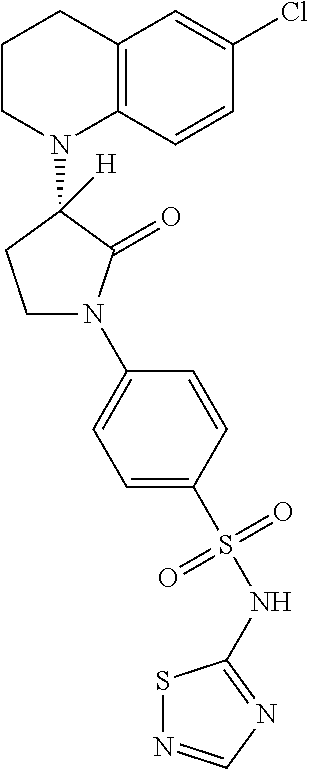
C12=C(C=CC(Cl)=C1)N(C1([H])CCN(C3=CC=C(S(NC4=NC=NS4)(=O)=O)C=C3)C1=O)CCC2
